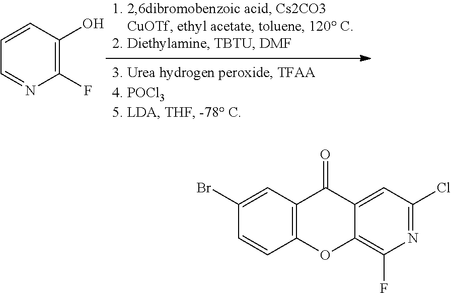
C1=CC(O)=C(F)N=C1.C1(Br)=CC2=C(C=C1)OC1=C(F)N=C(Cl)C=C1C2=O
